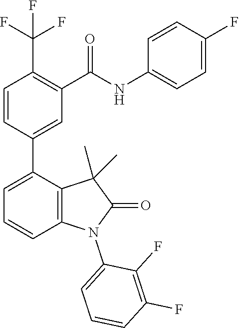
C1=CC(C2=CC=CC3=C2C(C)(C)C(=O)N3C2=CC=CC(F)=C2F)=CC(C(NC2=CC=C(F)C=C2)=O)=C1C(F)(F)F
